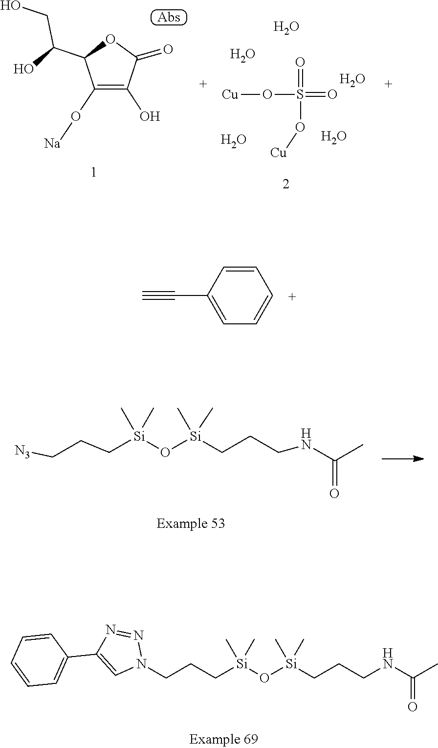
C1=CC=CC=C1C#C.C(C[N3])C[Si](C)(C)O[Si](C)(C)CCCNC(=O)C.N1=NC(C2=CC=CC=C2)=CN1CCC[Si](C)(C)O[Si](C)(C)CCCNC(=O)C.[Na]OC1=C(O)C(=O)OC1C(O)CO.O(S(O[Cu])(=O)=O)[Cu].O.O.O.O.O
